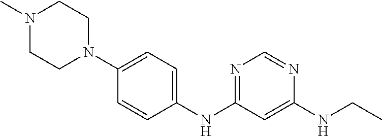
C(NC1=CC(NC2=CC=C(N3CCN(C)CC3)C=C2)=NC=N1)C
